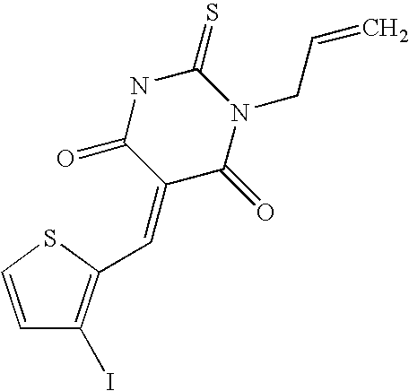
C1=CSC(C=C2C(=O)N(CC=C)C(=S)NC2=O)=C1I
